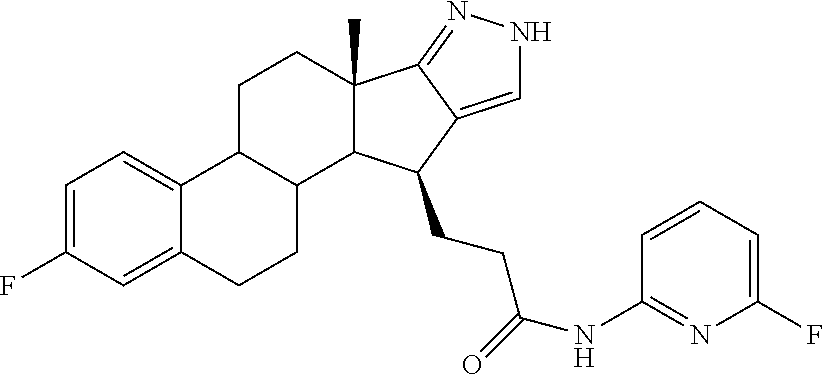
C1=C(F)C=C2C(=C1)C1C(CC2)C2C(C)(CC1)C1=NNC=C1C2CCC(=O)NC1=NC(F)=CC=C1
